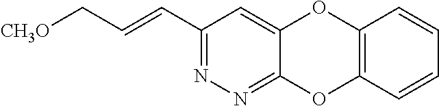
C(=CC1=NN=C2C(=C1)OC1=C(O2)C=CC=C1)C[CH3O]
